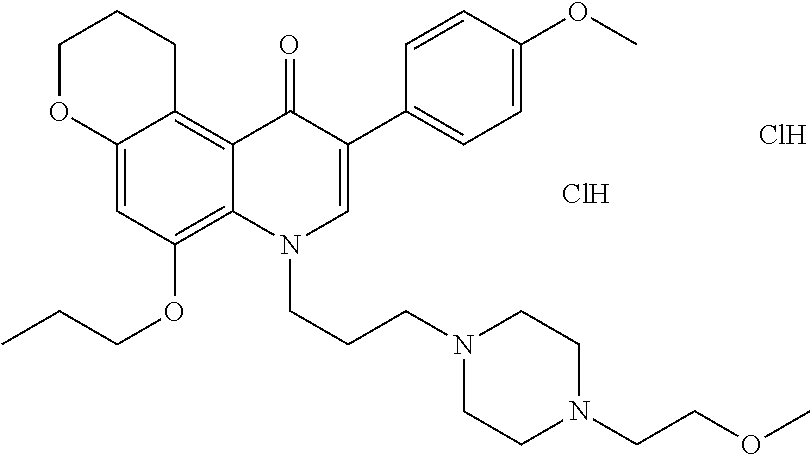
C12=CC(OCCC)=C3C(=C1CCCO2)C(=O)C(C1=CC=C(OC)C=C1)=CN3CCCN1CCN(CCOC)CC1.Cl.Cl
